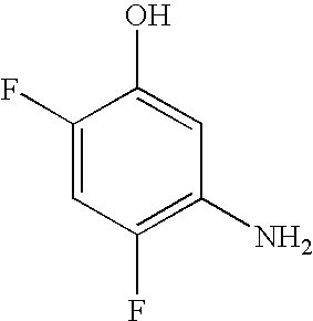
C1(F)=C(N)C=C(O)C(F)=C1
